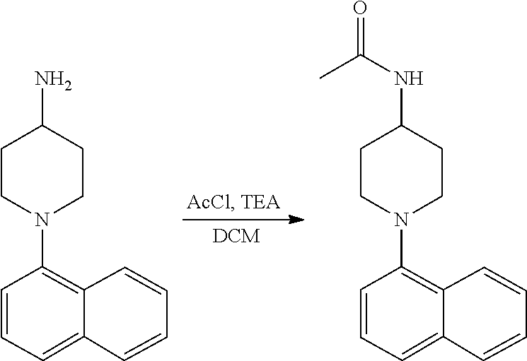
C1=CC=CC2=CC=CC(N3CCC(N)CC3)=C12.C1=CC=CC2=CC=CC(N3CCC(NC(C)=O)CC3)=C12
